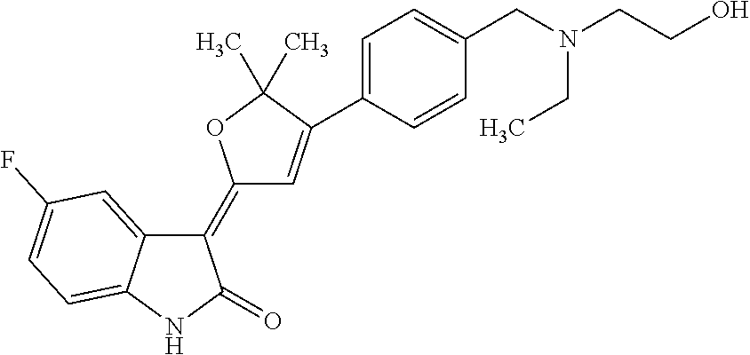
C1(=C2C=C(C3=CC=C(CN(CC)CCO)C=C3)C(C)(C)O2)C2=CC(F)=CC=C2NC1=O
